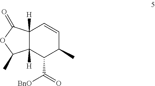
C12([H])C([H])(C(=O)OC1C)C=CC(C)C2C(=O)[BnO]
